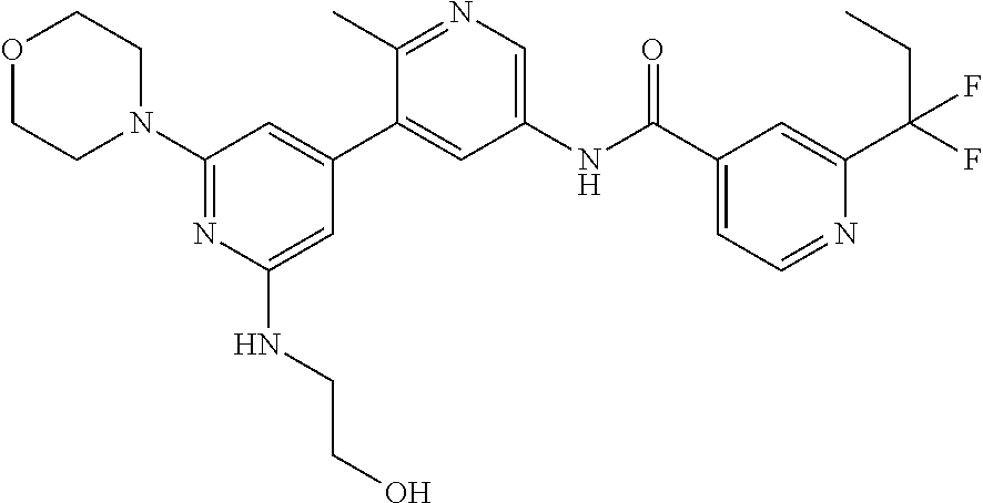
C1(N2CCOCC2)=NC(NCCO)=CC(C2=CC(NC(C3=CC=NC(C(F)(F)CC)=C3)=O)=CN=C2C)=C1
